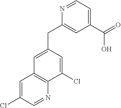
N1=CC=C(C(O)=O)C=C1CC1=CC2=C(C(Cl)=C1)N=CC(Cl)=C2
